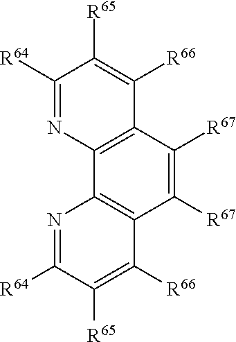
C1([R64])=NC2=C(C([R66])=C1[R65])C([R67])=C([R67])C1=C2N=C([R64])C([R65])=C1[R66]
